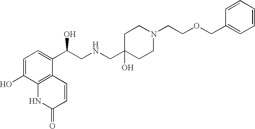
C1=C(O)C2=C(C(C(CNCC3(O)CCN(CCOCC4=CC=CC=C4)CC3)O)=C1)C=CC(=O)N2
